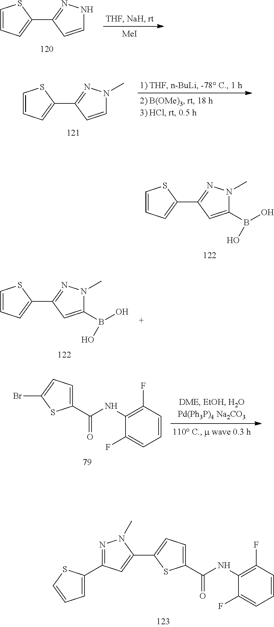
C1=CC=C(C2=NN(C)C(B(O)O)=C2)S1.C1(C(NC2=C(F)C=CC=C2F)=O)=CC=C(C2=CC(C3=CC=CS3)=NN2C)S1.C1=CC=C(C2=NN(C)C(B(O)O)=C2)S1.C1(C(NC2=C(F)C=CC=C2F)=O)=CC=C(Br)S1.C1=CC=C(C2=NNC=C2)S1.[MeI].C1=CC=C(C2=NN(C)C=C2)S1
